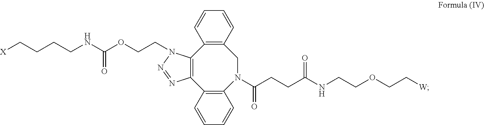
C12=C(N(CCOC(NCCCC[X])=O)N=N1)C1=C(CN(C(CCC(NCCOCC[W])=O)=O)C3=C2C=CC=C3)C=CC=C1
